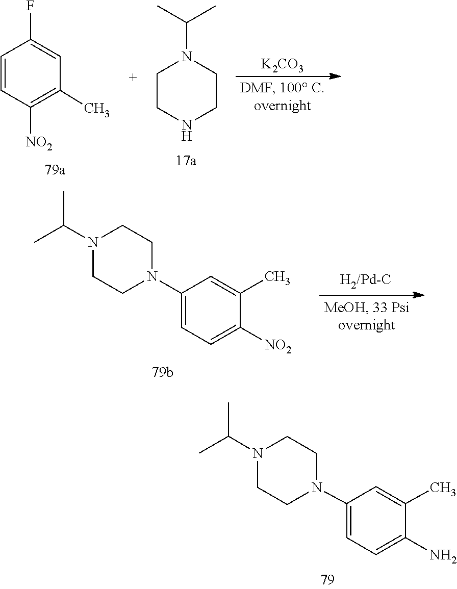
N1(C(C)C)CCN(C2=CC=C(N)C(C)=C2)CC1.C1(F)=CC(C)=C([NO2])C=C1.CC(N1CCNCC1)C.[K2CO3].N1(C(C)C)CCN(C2=CC=C([NO2])C(C)=C2)CC1
